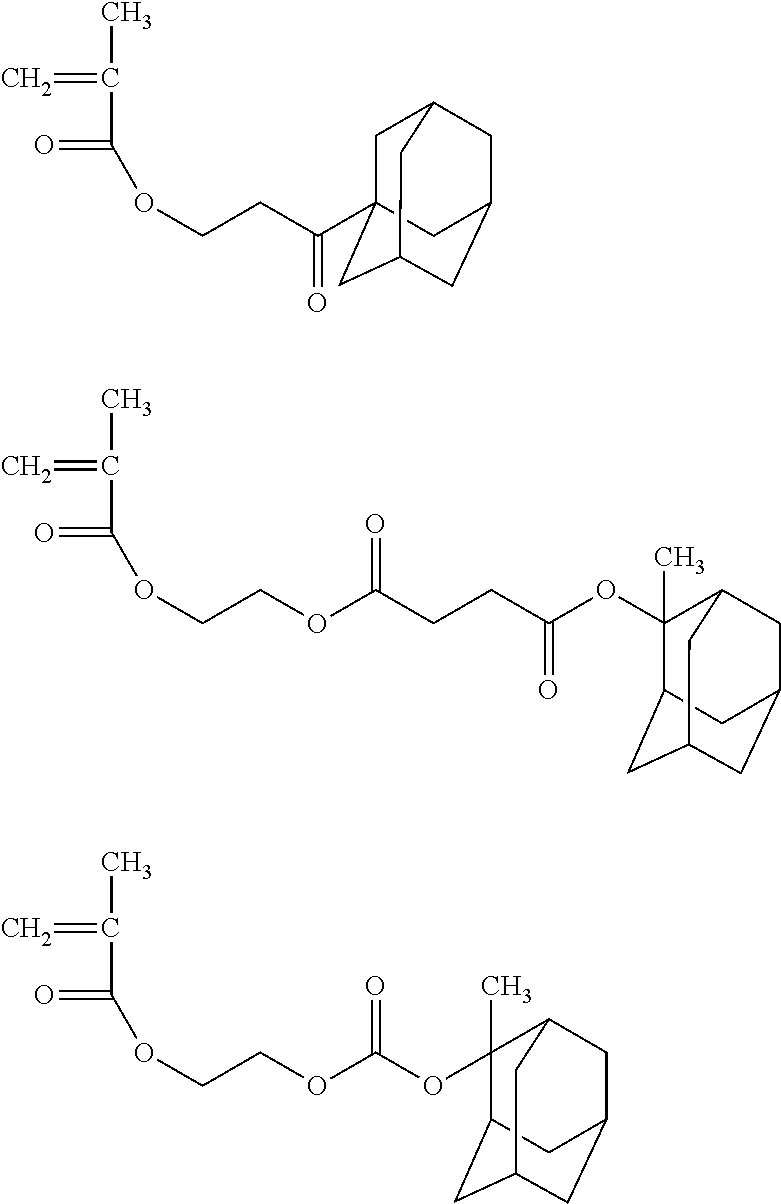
C(=C)(C(=O)OCCC(=O)C12CC3CC(CC(C1)C3)C2)C.C(=C)(C(=O)OCCOC(CCC(OC1(C)C2CC3CC(CC1C3)C2)=O)=O)C.C(=C)(C(=O)OCCOC(OC1(C)C2CC3CC(CC1C3)C2)=O)C
